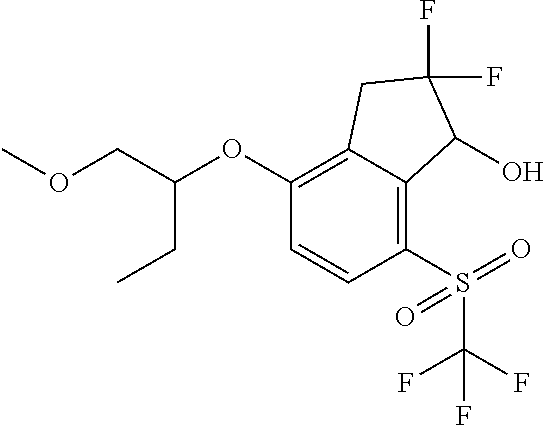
C1(OC(COC)CC)=C2C(=C(S(=O)(C(F)(F)F)=O)C=C1)C(O)C(F)(F)C2
